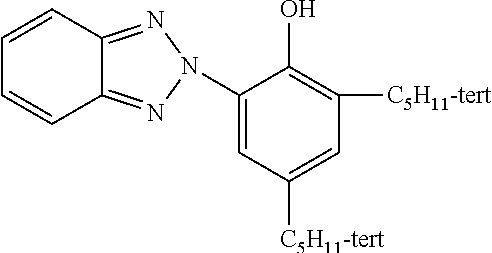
C1(N2N=C3C(=N2)C=CC=C3)=CC([C5H11-tert])=CC([C5H11-tert])=C1O
